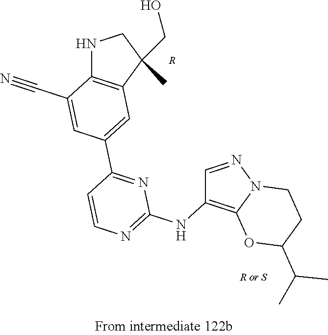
[R].C1=C(C2=NC(NC3=C4N(N=C3)CCC(C(C)C)O4)=NC=C2)C=C(C#N)C2=C1C(C)(CO)CN2
